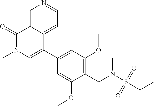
C1=C(OC)C(CN(S(C(C)C)(=O)=O)C)=C(OC)C=C1C1=CN(C)C(=O)C2=CN=CC=C12
